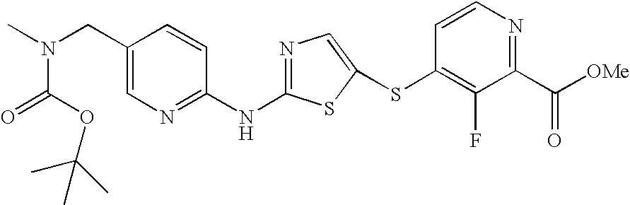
C1(CN(C)C(=O)OC(C)(C)C)=CN=C(NC2=NC=C(SC3=C(F)C(C([OMe])=O)=NC=C3)S2)C=C1
